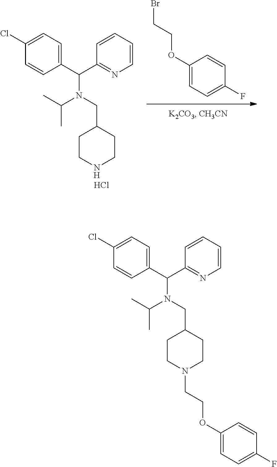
C1(OCCBr)=CC=C(F)C=C1.C1=CC(C(C2=NC=CC=C2)N(C(C)C)CC2CCNCC2)=CC=C1Cl.Cl.C1=CC(C(C2=NC=CC=C2)N(C(C)C)CC2CCN(CCOC3=CC=C(F)C=C3)CC2)=CC=C1Cl
